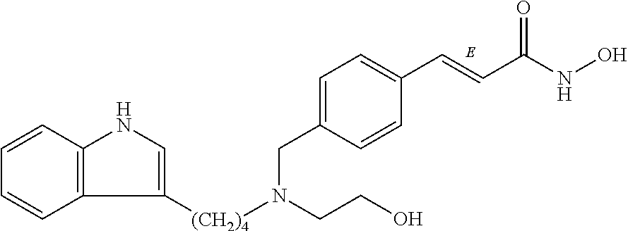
C(N([(CH2)4]C1=CNC2=C1C=CC=C2)CC1=CC=C(C=CC(NO)=O)C=C1)CO
